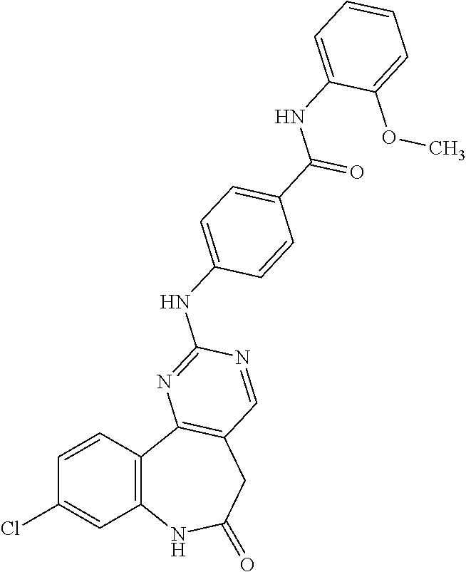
C1=CC2=C(C=C1Cl)NC(=O)CC1=C2N=C(NC2=CC=C(C(NC3=CC=CC=C3OC)=O)C=C2)N=C1
